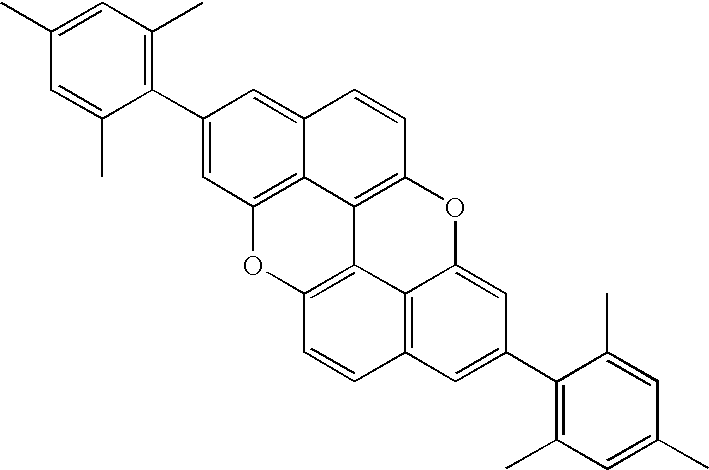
C1=C(C)C(C2=CC3=C4C(=C2)C=CC2=C4C4=C(O3)C=CC3=C4C(=CC(C4=C(C)C=C(C)C=C4C)=C3)O2)=C(C)C=C1C
